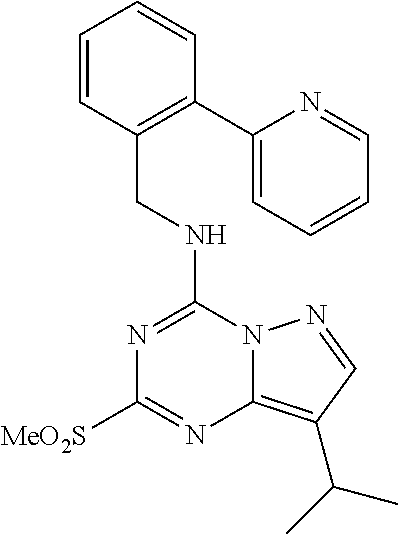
N(C1=NC([MeO2S])=NC2=C(C(C)C)C=NN12)CC1=C(C2=CC=CC=N2)C=CC=C1
